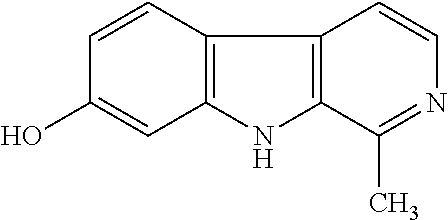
C12=C(NC3=C1C=CN=C3C)C=C(O)C=C2
